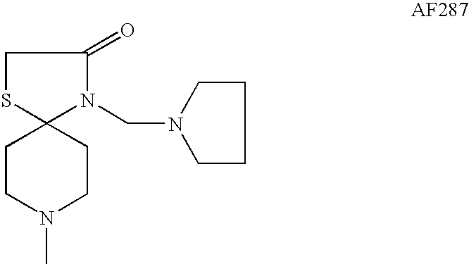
C1CN(C)CCC12SCC(=O)N2CN1CCCC1
